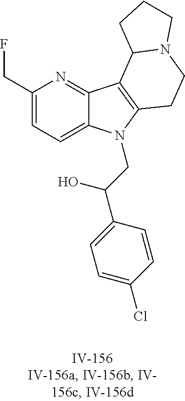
C1(CF)=CC=C2C(=N1)C1=C(N2CC(C2=CC=C(Cl)C=C2)O)CCN2C1CCC2
